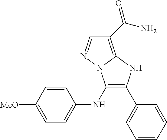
C1(C(N)=O)=C2N(N=C1)C(NC1=CC=C([MeO])C=C1)=C(C1=CC=CC=C1)N2
